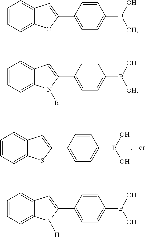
C1=CC=C2C(=C1)C=C(C1=CC=C(B(O)O)C=C1)S2.C1=CC=C2C(=C1)C=C(C1=CC=C(B(O)[OH])C=C1)O2.C1=CC=C2C(=C1)C=C(C1=CC=C(B(O)[OH])C=C1)N2[R].C1=CC=C2C(=C1)C=C(C1=CC=C(B(O)[OH])C=C1)N2[H]
